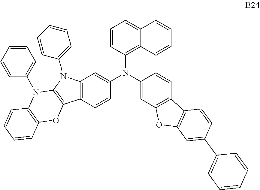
C12=C(C=CC(N(C3=CC4=C(C=C3)C3=C(O4)C=C(C4=CC=CC=C4)C=C3)C3=C4C(=CC=C3)C=CC=C4)=C1)C1=C(N2C2=CC=CC=C2)N(C2=CC=CC=C2)C2=C(O1)C=CC=C2
